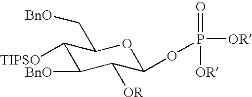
[TIPSO]C1C(C[BnO])OC(OP([OR])(=O)[OR])C([OR])C1[BnO]
